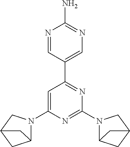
N1=CC(C2=NC(N3C4CC(C3)C4)=NC(N3C4CC(C3)C4)=C2)=CN=C1N
